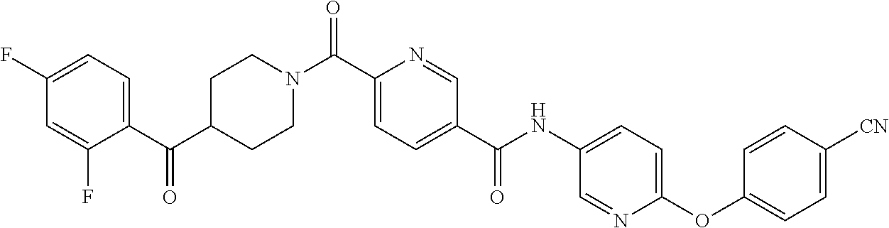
C1(F)=CC=C(C(C2CCN(C(C3=CC=C(C(NC4=CC=C(OC5=CC=C([CN])C=C5)N=C4)=O)C=N3)=O)CC2)=O)C(F)=C1
